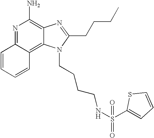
N1=C2C(=C3C(=C1N)N=C(CCCC)N3CCCCNS(C1=CC=CS1)(=O)=O)C=CC=C2
